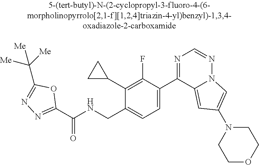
C1(C2CC2)=C(F)C(C2=NC=NN3C2=CC(N2CCOCC2)=C3)=CC=C1CNC(C1=NN=C(C([Me])([Me])[Me])O1)=O
